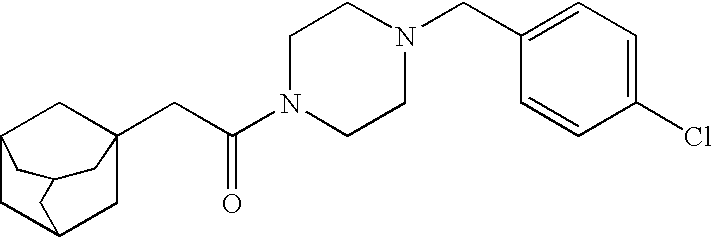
C12CC3CC(CC(N4CCN(CC5=CC=C(Cl)C=C5)CC4)=O)(C1)CC(C3)C2
